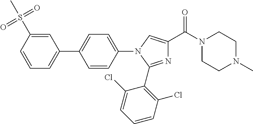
C1=CC(S(=O)(=O)C)=CC(C2=CC=C(N3C(C4=C(Cl)C=CC=C4Cl)=NC(C(N4CCN(C)CC4)=O)=C3)C=C2)=C1
